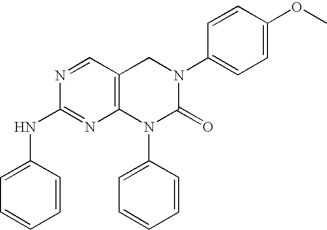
N1=CC2=C(N=C1NC1=CC=CC=C1)N(C1=CC=CC=C1)C(=O)N(C1=CC=C(OC)C=C1)C2
